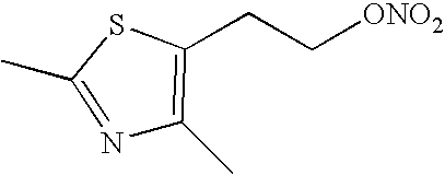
N1=C(C)SC(CC[ONO2])=C1C
